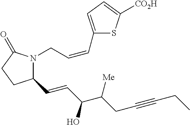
C1(C=CC(C(CC#CCC)[Me])O)N(CC=CC2=CC=C([CO2H])S2)C(=O)CC1
